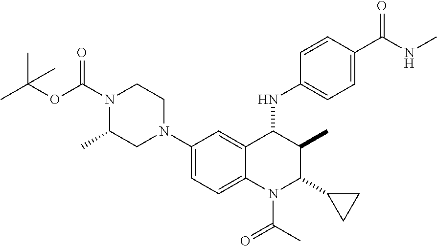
C1(N2CCN(C(=O)OC(C)(C)C)C(C)C2)=CC=C2C(=C1)C(NC1=CC=C(C(NC)=O)C=C1)C(C)C(C1CC1)N2C(=O)C
